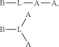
B[L][A][A].B[L]([A])[A]
